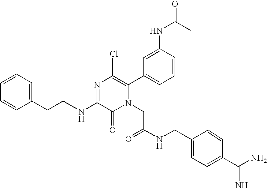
N(C1=NC(Cl)=C(C2=CC=CC(NC(=O)C)=C2)N(CC(NCC2=CC=C(C(N)=N)C=C2)=O)C1=O)CCC1=CC=CC=C1
